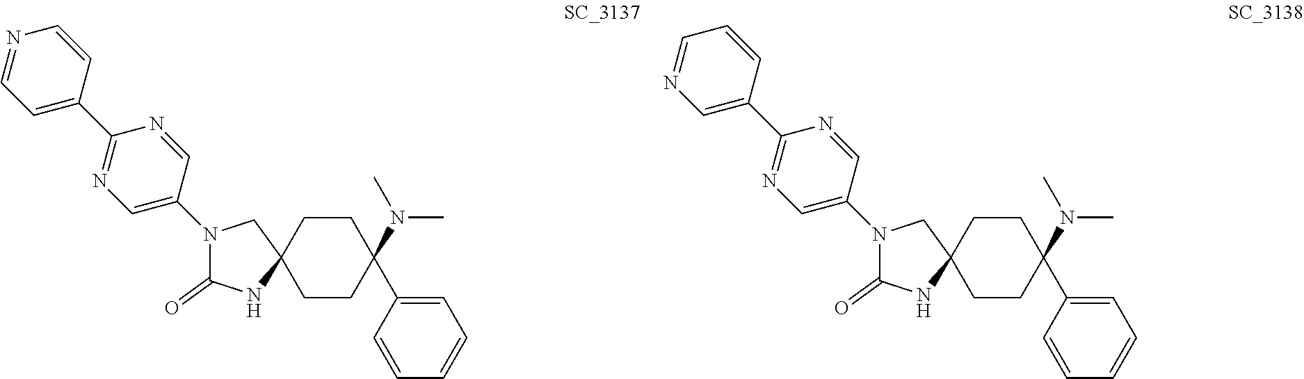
C1CC2(CCC1(C1=CC=CC=C1)N(C)C)CN(C1=CN=C(C3=CC=NC=C3)N=C1)C(=O)N2.C1CC2(CCC1(C1=CC=CC=C1)N(C)C)CN(C1=CN=C(C3=CN=CC=C3)N=C1)C(=O)N2
